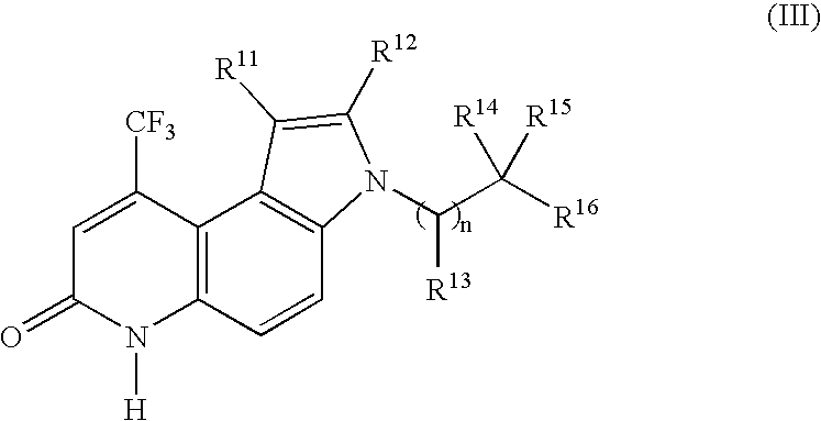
C12=C(C=CC3=C1C([R11])=C([R12])N3C(C([R16])([R14])[R15])[R13])N([H])C(=O)C=C2[CF3]
